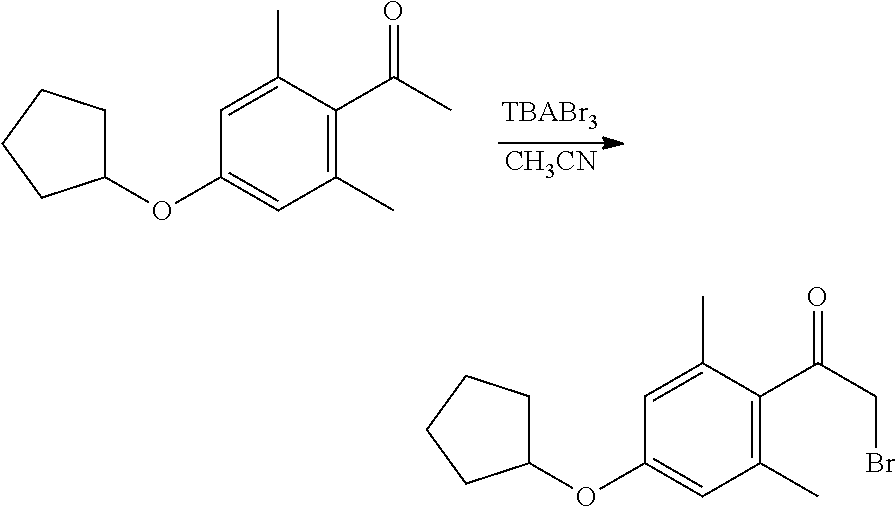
C1(C)=C(C(C)=O)C(C)=CC(OC2CCCC2)=C1.[CH3CN].C1(C)=C(C(CBr)=O)C(C)=CC(OC2CCCC2)=C1
